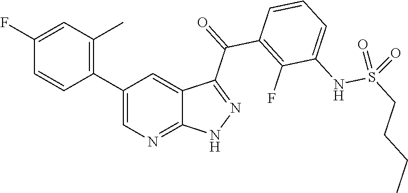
C1(F)=CC(C)=C(C2=CN=C3C(=C2)C(C(=O)C2=C(F)C(NS(CCCC)(=O)=O)=CC=C2)=NN3)C=C1
